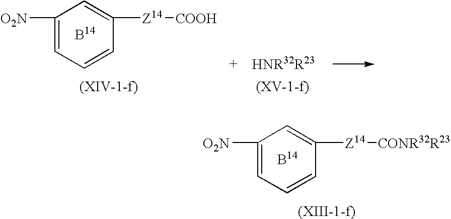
[O2N]C1=CC=CC([Z14][CONR32R23])=C1.[O2N]C1=CC=CC([Z14][COOH])=C1
